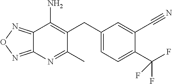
C12=NON=C1N=C(C)C(CC1=CC=C(C(F)(F)F)C(C#N)=C1)=C2N
